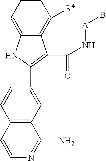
C12=C([R4])C=CC=C1NC(C1=CC3=C(C=C1)C=CN=C3N)=C2C(N[A]B)=O
